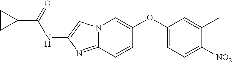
N12C(=NC(NC(C3CC3)=O)=C1)C=CC(OC1=CC=C([NO2])C(C)=C1)=C2
